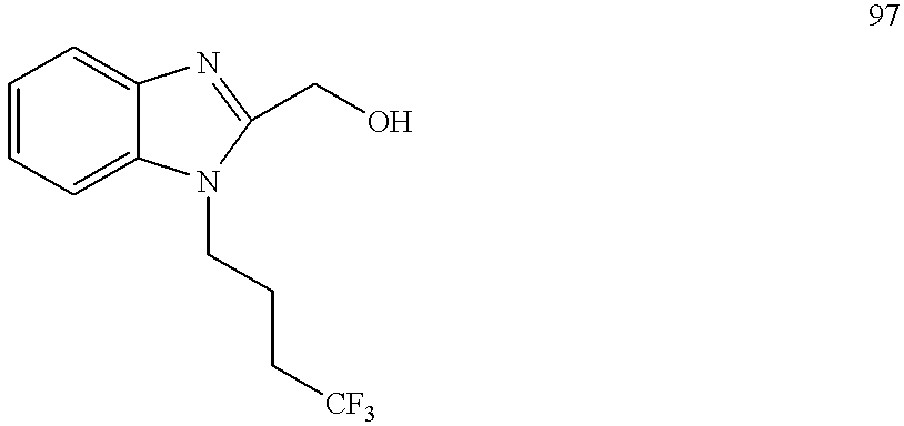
C1=CC=C2C(=C1)N=C(CO)N2CCC[CF3]
